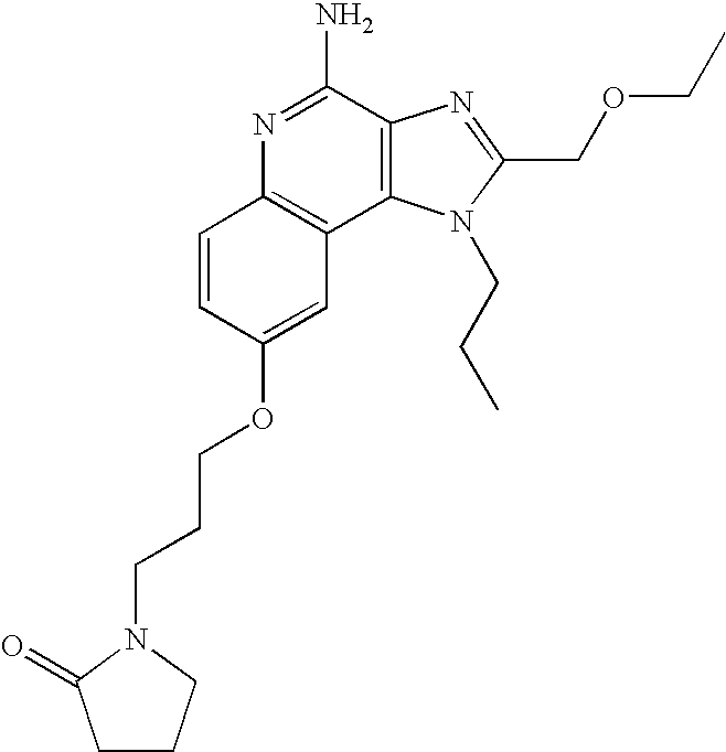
N1=C(N)C2=C(C3=C1C=CC(OCCCN1CCCC1=O)=C3)N(CCC)C(COCC)=N2
